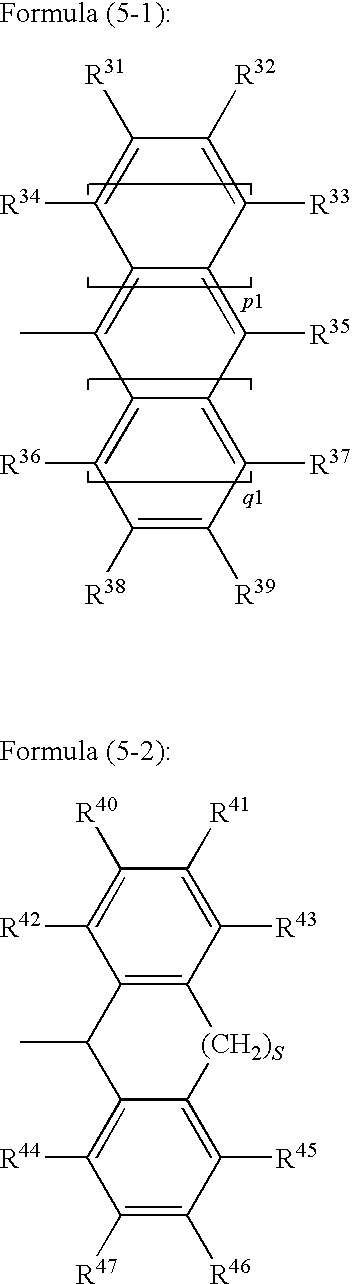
C1([R38])=C([R39])C([R37])=C2C(=C1[R36])C(C)=C1C(=C2[R35])C([R33])=C([R32])C([R31])=C1[R34].C1([R47])=C([R46])C([R45])=C2C(=C1[R44])C(C)C1=C([(CH2)S]2)C([R43])=C([R41])C([R40])=C1[R42]
